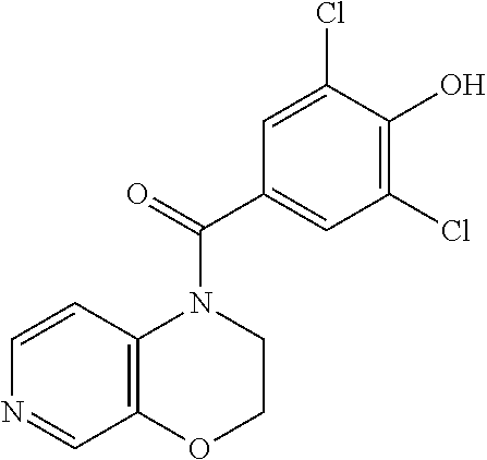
C1=CC2=C(C=N1)OCCN2C(C1=CC(Cl)=C(O)C(Cl)=C1)=O
